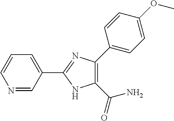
N1=CC(C2=NC(C3=CC=C(OC)C=C3)=C(C(N)=O)N2)=CC=C1
